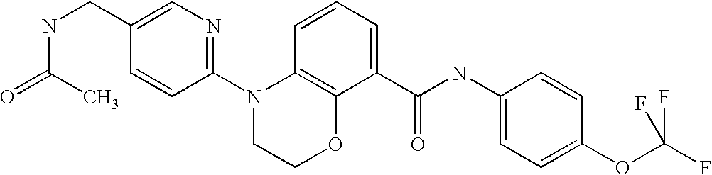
C1(N2CCOC3=C2C=CC=C3C(NC2=CC=C(OC(F)(F)F)C=C2)=O)=NC=C(CNC(C)=O)C=C1
